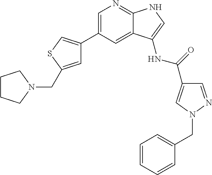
C1(C2=CSC(CN3CCCC3)=C2)=CN=C2C(=C1)C(NC(C1=CN(CC3=CC=CC=C3)N=C1)=O)=CN2
